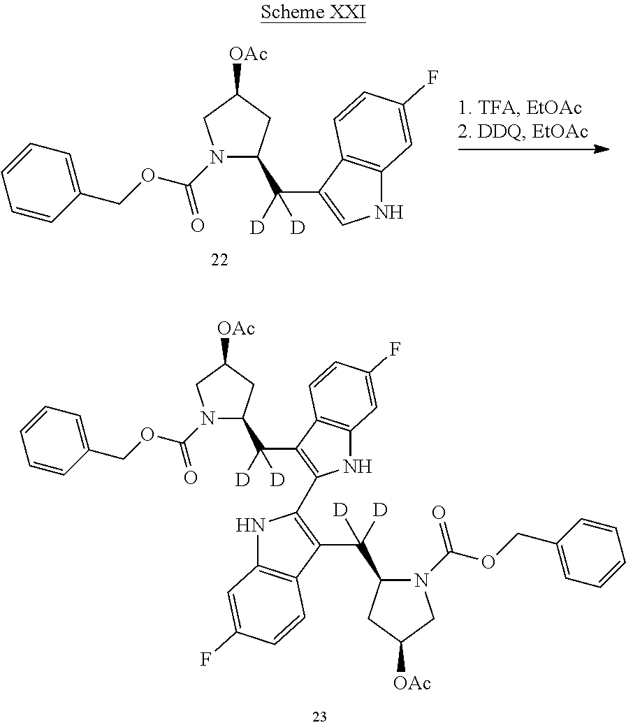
N1(C(OCC2=CC=CC=C2)=O)C(C(C2=CNC3=C2C=CC(F)=C3)([D])[D])CC([OAc])C1.N1(C(OCC2=CC=CC=C2)=O)C(C(C2=C(C3=C(C([D])([D])C4N(C(OCC5=CC=CC=C5)=O)CC([OAc])C4)C4=C(N3)C=C(F)C=C4)NC3=C2C=CC(F)=C3)([D])[D])CC([OAc])C1
